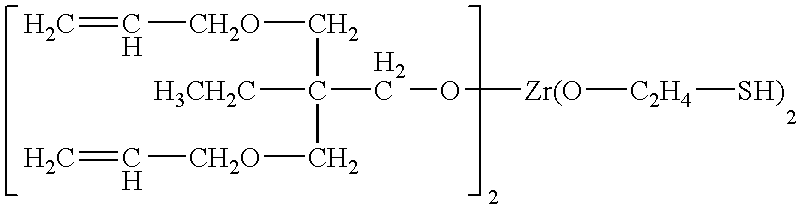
C=C[CH2O]CC([H3CH2C])(C[CH2O]C=C)CO[Zr(O][C2H4][SH)]
